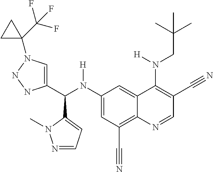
C1(N(C(C2=CN(C3(C(F)(F)F)CC3)NN2)C2=CC=NN2C)[H])=CC(C#N)=C2C(=C1)C(N(CC(C)(C)C)[H])=C(C#N)C=N2
